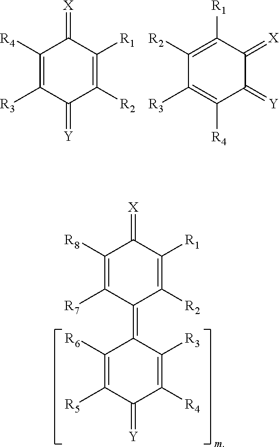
C1([R6])=C([R5])C(=[Y])C([R4])=C([R3])C1=C1C([R2])=C([R1])C(=[X])C([R8])=C1[R7].C1([R4])=C([R3])C(=[Y])C([R2])=C([R1])C1=[X].C1([R2])=C([R1])C(=[X])C(=[Y])C([R4])=C1[R3]
